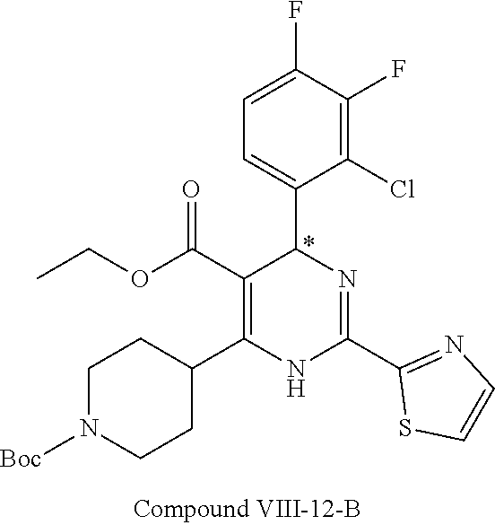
C1(F)=C(Cl)C(C2N=C(C3=NC=CS3)NC(C3CCN([Boc])CC3)=C2C(OCC)=O)=CC=C1F
